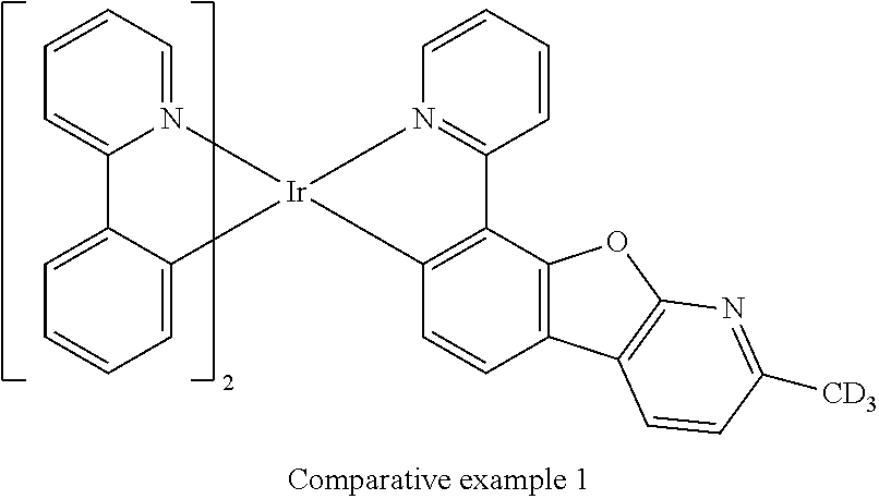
C1=CC=N2C(=C1)C1=CC=CC=C1[Ir]21N2=C(C=CC=C2)C2=C1C=CC1=C2OC2=C1C=CC([CD3])=N2
